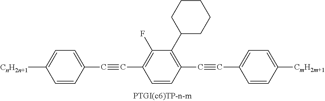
[CnH2n+1]C1=CC=C(C#CC2=C(F)C(C3CCCCC3)=C(C#CC3=CC=C([CmH2m+1])C=C3)C=C2)C=C1
